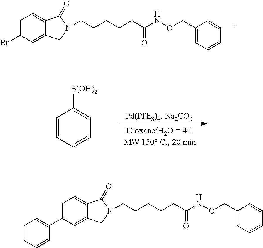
C1=C(Br)C=C2C(=C1)C(=O)N(CCCCCC(NOCC1=CC=CC=C1)=O)C2.C1=CC=CC=C1[B(OH)2].C1=C(C2=CC=CC=C2)C=C2C(=C1)C(=O)N(CCCCCC(NOCC1=CC=CC=C1)=O)C2
